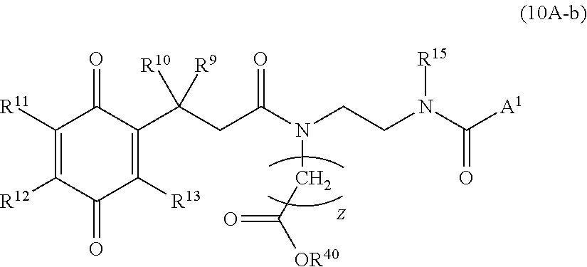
C1([R11])=C([R12])C(=O)C([R13])=C(C(CC(N(CCN(C([A1])=O)[R15])CC([OR40])=O)=O)([R10])[R9])C1=O
